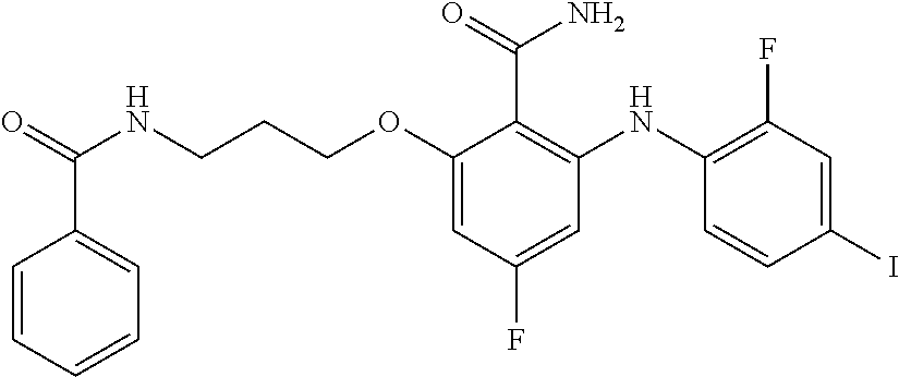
C(OC1=CC(F)=CC(NC2=C(F)C=C(I)C=C2)=C1C(=O)N)CCNC(=O)C1=CC=CC=C1
